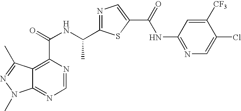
C12=NC=NC(C(NC(C3=NC=C(C(=O)NC4=NC=C(Cl)C([CF3])=C4)S3)C)=O)=C1C(C)=NN2C
